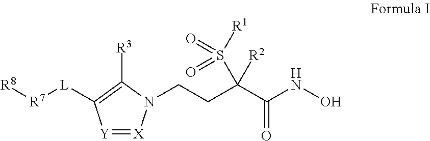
[R8][R7][L]C1=C([R3])N(CCC(C(NO)=O)(S([R1])(=O)=O)[R2])[X]=[Y]1
